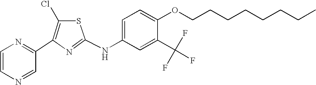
C1(C2=NC=CN=C2)=C(Cl)SC(NC2=CC=C(OCCCCCCCC)C(C(F)(F)F)=C2)=N1
